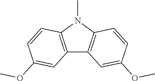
C12=C(N(C)C3=C1C=C(OC)C=C3)C=CC(OC)=C2
